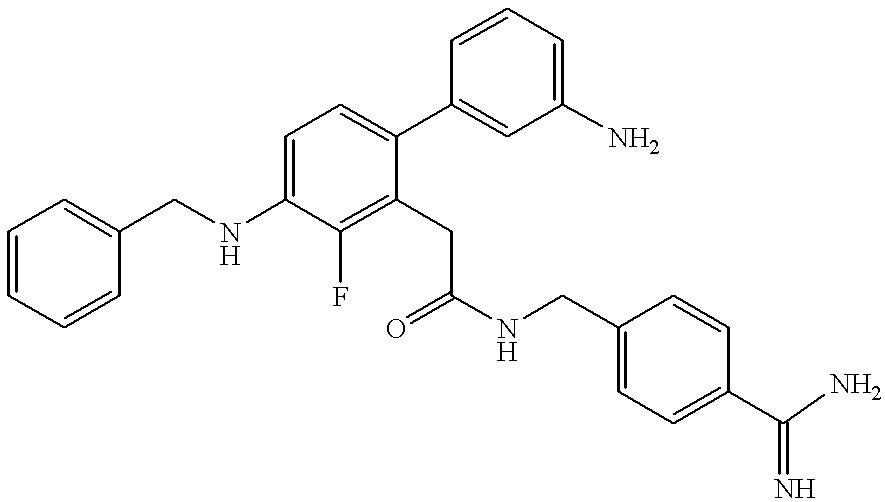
C1=CC=CC(CNC2=CC=C(C3=CC(N)=CC=C3)C(CC(NCC3=CC=C(C(N)=N)C=C3)=O)=C2F)=C1
